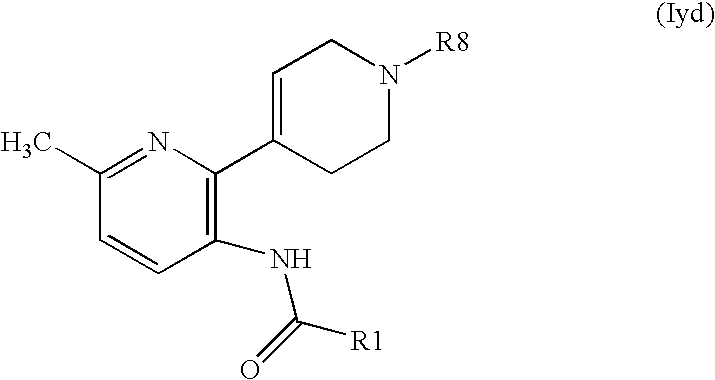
C1=C(C2=C(NC(=O)[R1])C=CC(C)=N2)CCN([R8])C1
